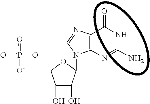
O[-P](OCC1C(O)C(O)C(N2C3=C(C(=O)NC(N)=N3)N=C2)O1)(=O)[O-]
